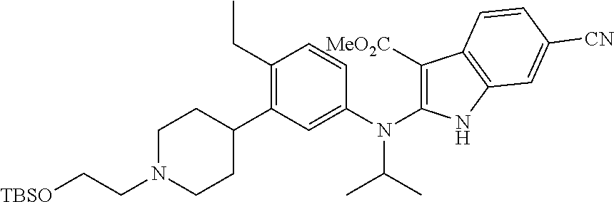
[TBSO]CCN1CCC(C2=C(CC)C=CC(N(C(C)C)C3=C([MeO2C])C4=C(N3)C=C([CN])C=C4)=C2)CC1
